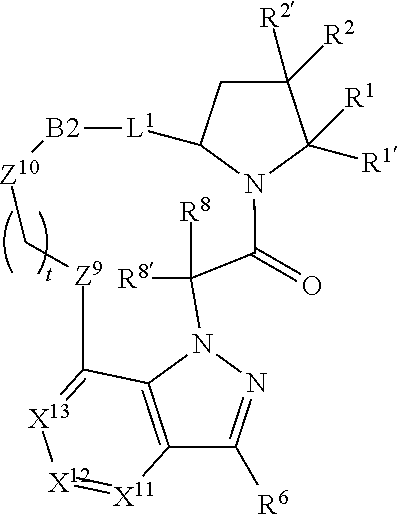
C1([R2])([R2])CC2N(C1([R1])[R1])C(=O)C([R8])([R8])N1N=C([R6])C3=C1C(=[X13][X12]=[X11]3)[Z9]C[Z10][B2][L1]2
